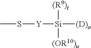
S([Y][Si]([(D)o])([(R9)t])[(OR10)u])C
